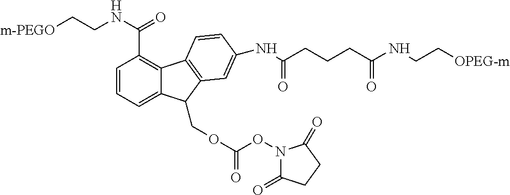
[m-PEGO]CCNC(=O)C1=C2C(=CC=C1)C(COC(=O)ON1C(=O)CCC1=O)C1=C2C=CC(NC(CCCC(NCC[OPEG-m])=O)=O)=C1
